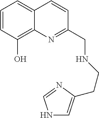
C1=CC(O)=C2C(=C1)C=CC(CNCCC1=CNC=N1)=N2
